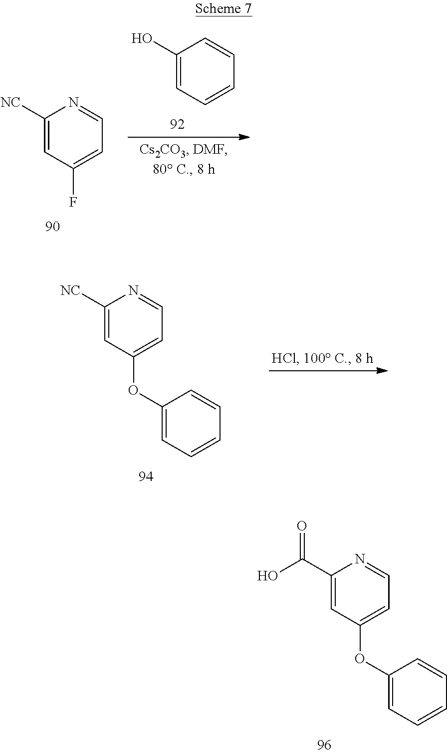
C1(C(O)=O)=CC(OC2=CC=CC=C2)=CC=N1.C1(O)=CC=CC=C1.C1([NC])=CC(F)=CC=N1.C1([NC])=CC(OC2=CC=CC=C2)=CC=N1
